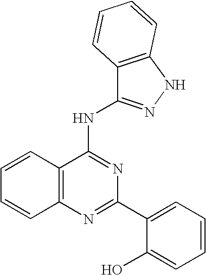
C12=C(N=C(C3=CC=CC=C3O)N=C1NC1=NNC3=C1C=CC=C3)C=CC=C2
